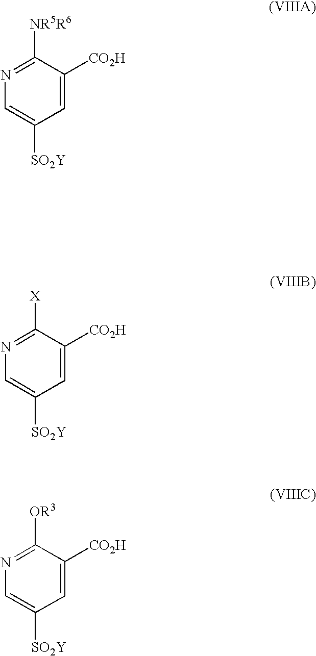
C1=C([CO2H])C([NR5R6])=NC=C1[SO2Y].C1=C([CO2H])C([X])=NC=C1[SO2Y].C1=C([CO2H])C([OR3])=NC=C1[SO2Y]
